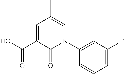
C1(=O)C(C(=O)O)=CC(C)=CN1C1=CC(F)=CC=C1
